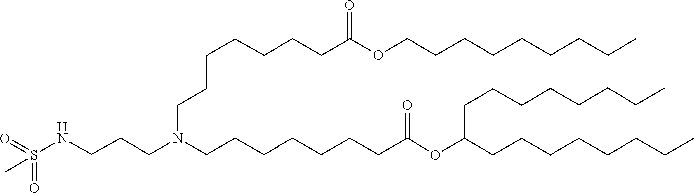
C(CCN(CCCNS(=O)(=O)C)CCCCCCCC(=O)OC(CCCCCCCC)CCCCCCCC)CCCCC(=O)OCCCCCCCCC
